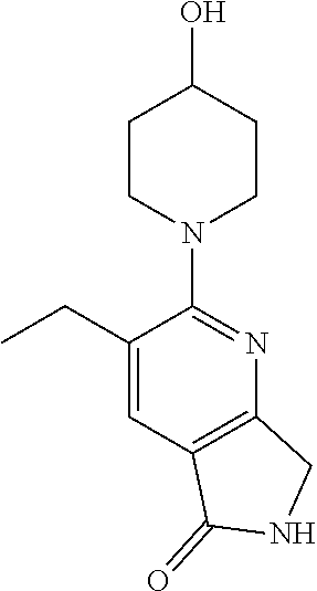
C1(CC)=CC2=C(N=C1N1CCC(O)CC1)CNC2=O
